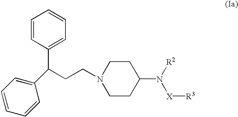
C1(C(CCN2CCC(N([R2])[X][R3])CC2)C2=CC=CC=C2)=CC=CC=C1
